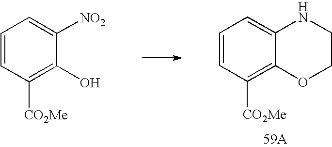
C1=CC=C2C(=C1[CO2Me])OCCN2.[59A].C1=CC=C([NO2])C(O)=C1[CO2Me]
